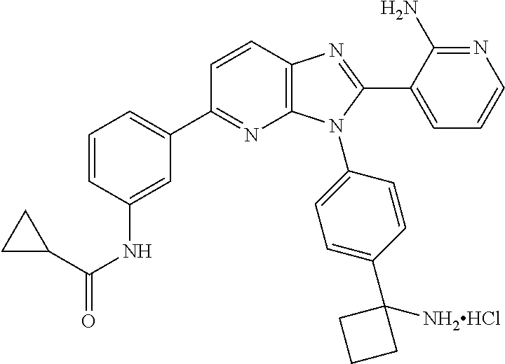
C1(C2=NC3=C(C=C2)N=C(C2=CC=CN=C2N)N3C2=CC=C(C3([NH2HCl])CCC3)C=C2)=CC=CC(NC(=O)C2CC2)=C1
